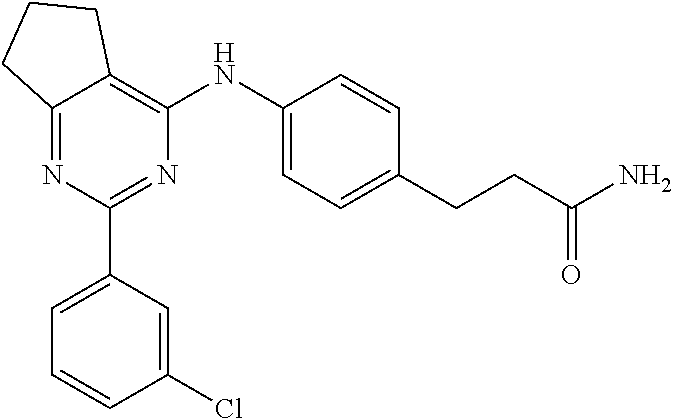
C12=NC(C3=CC=CC(Cl)=C3)=NC(NC3=CC=C(CCC(N)=O)C=C3)=C1CCC2
